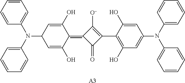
C1=CC=CC=C1N(C1=CC=CC=C1)C1C=C(O)C(=C2C(=O)C(C3=C(O)C=C(N(C4=CC=CC=C4)C4=CC=CC=C4)C=C3O)=C2[O-])C(O)=C1.[A3]
